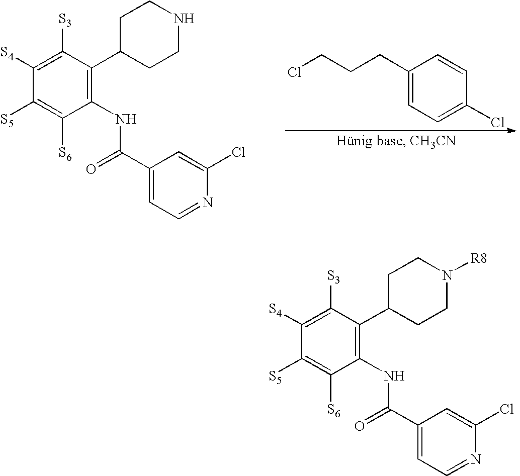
C1([S4])=C([S3])C(C2CCNCC2)=C(NC(C2=CC=NC(Cl)=C2)=O)C([S6])=C1[S5].C1([S4])=C([S3])C(C2CCN([R8])CC2)=C(NC(C2=CC=NC(Cl)=C2)=O)C([S6])=C1[S5].C1(CCCCl)=CC=C(Cl)C=C1
